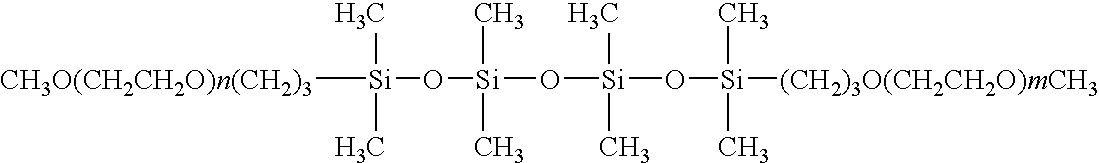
[CH3O(CH2CH2O)n(CH2)3][Si](O[Si](O[Si](O[Si]([(CH2)3O(CH2CH2O)mCH3])(C)C)(C)C)(C)C)(C)C
